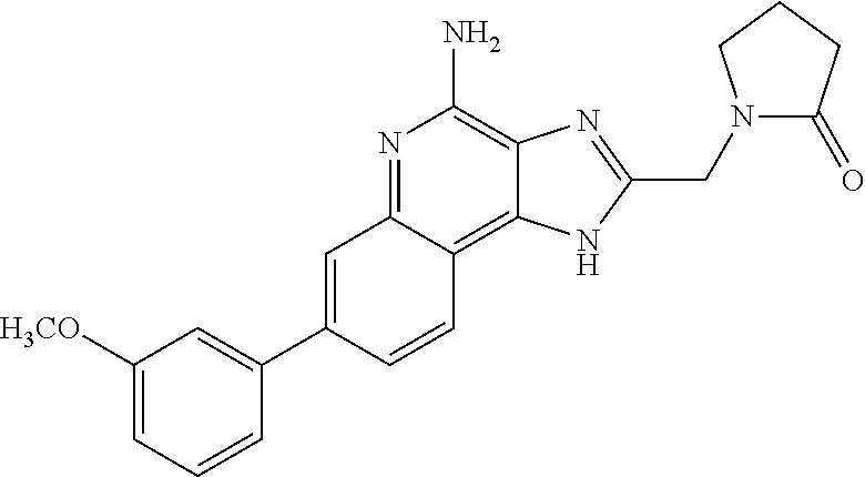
C1=C(C2=CC([H3CO])=CC=C2)C=CC2=C3C(=C(N)N=C12)N=C(CN1C(=O)CCC1)N3
